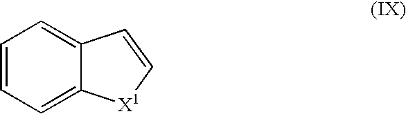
C1=CC=C2C(=C1)C=C[X1]2
